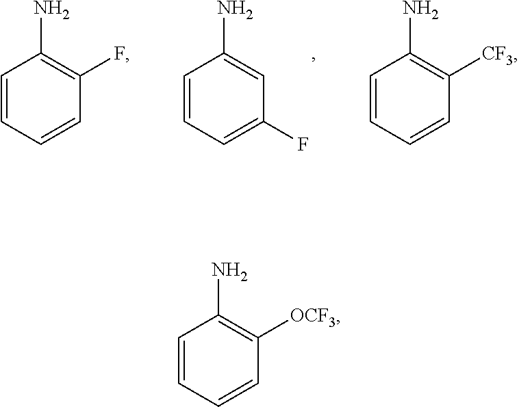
C1=CC=C(F)C=C1N.C1=CC=CC(F)=C1N.C1=CC=CC([CF3])=C1N.C1=CC=CC([OCF3])=C1N
